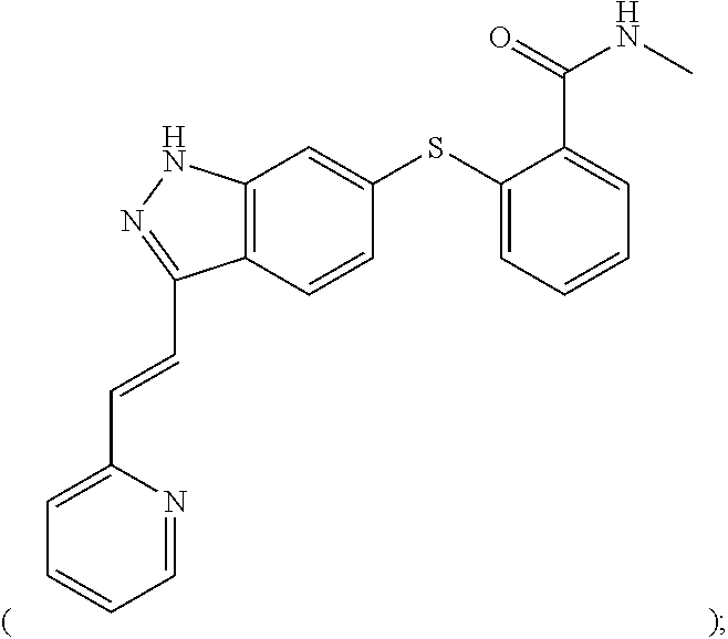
C12=C(C=CC(SC3=CC=CC=C3C(=O)NC)=C1)C(C=CC1=CC=CC=N1)=NN2
